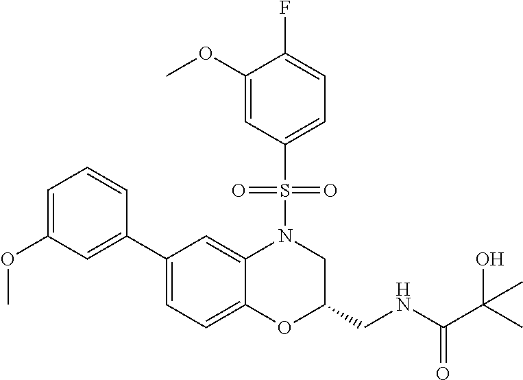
C1=C(OC)C=C(C2=CC=C3C(=C2)N(S(C2=CC=C(F)C(OC)=C2)(=O)=O)CC(CNC(C(O)(C)C)=O)O3)C=C1
